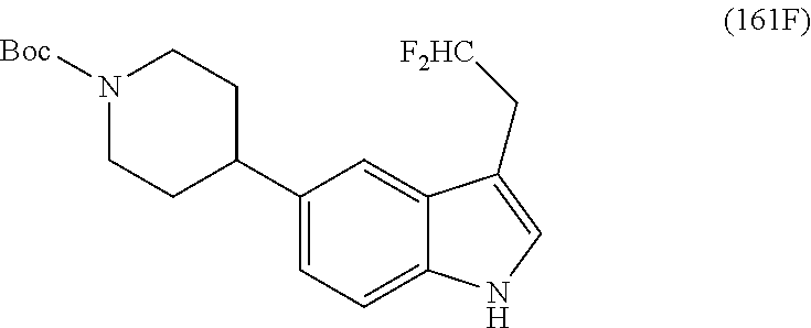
C1(C2=CC=C3C(=C2)C(C[F2HC])=CN3)CCN([Boc])CC1
